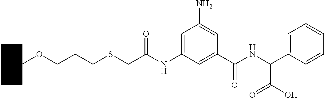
C1CCCC(OCCCSCC(NC2=CC(N)=CC(C(NC(C3=CC=CC=C3)C(=O)O)=O)=C2)=O)C1
